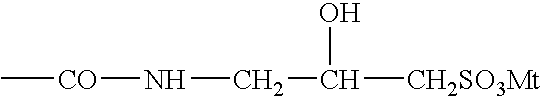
C[CO]NCC([CH2SO3Mt])O
